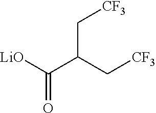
[CF3]CC(C([LiO])=O)C[CF3]
